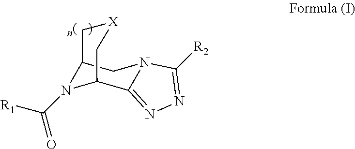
N1(C(=O)[R1])C2C3=NN=C([R2])N3CC1C[X]C2
